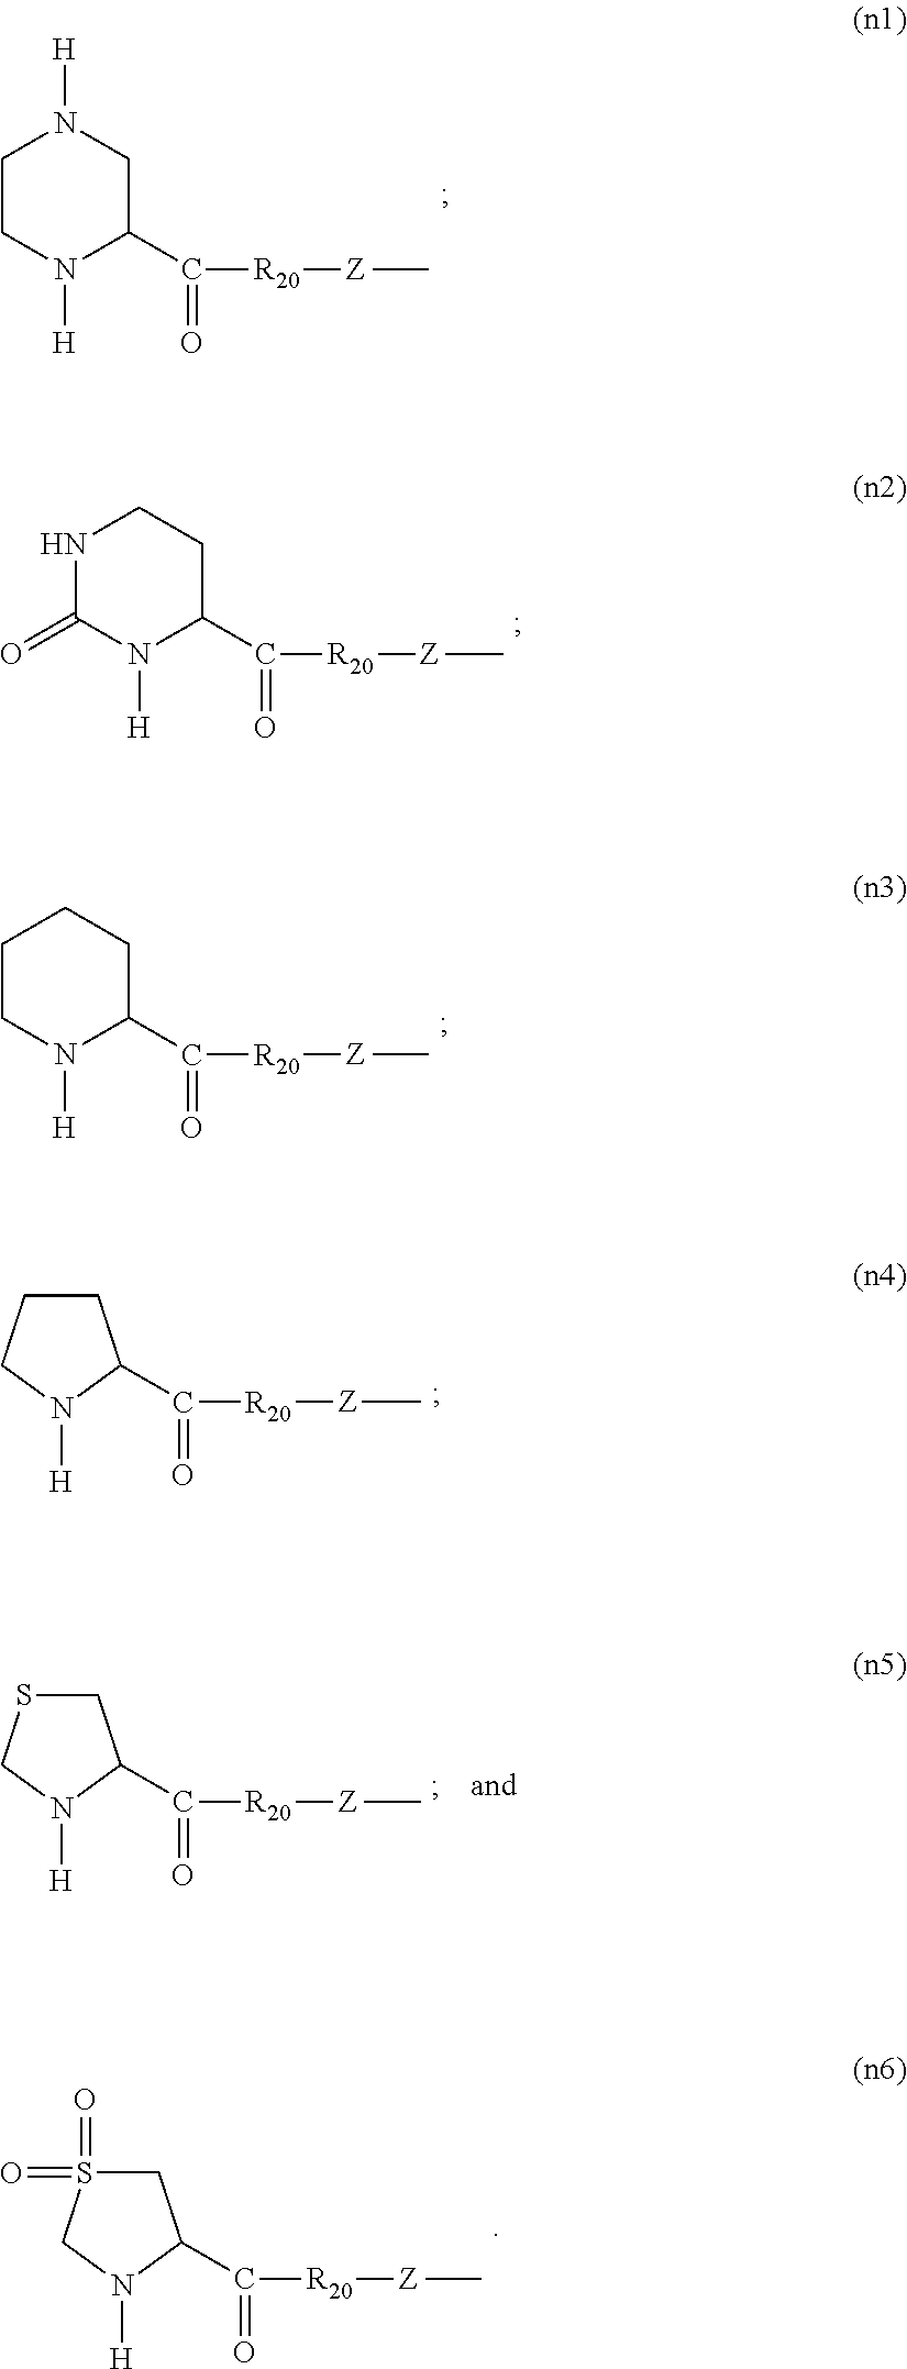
C1CN([H])C(C([R20][Z]C)=O)CN1[H].N1C(=O)N([H])C(C(=O)[R20][Z]C)CC1.C1CN([H])C(C([R20][Z]C)=O)CC1.C([R20][Z]C)(=O)C1CCCN1[H].C([R20][Z]C)(=O)C1CSCN1[H].C([R20][Z]C)(=O)C1CS(=O)(=O)CN1[H]
